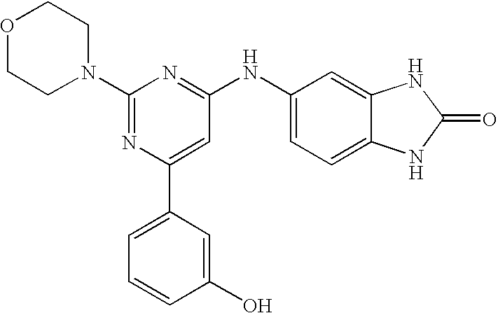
C1(N2CCOCC2)=NC(C2=CC=CC(O)=C2)=CC(NC2=CC=C3C(=C2)NC(=O)N3)=N1
